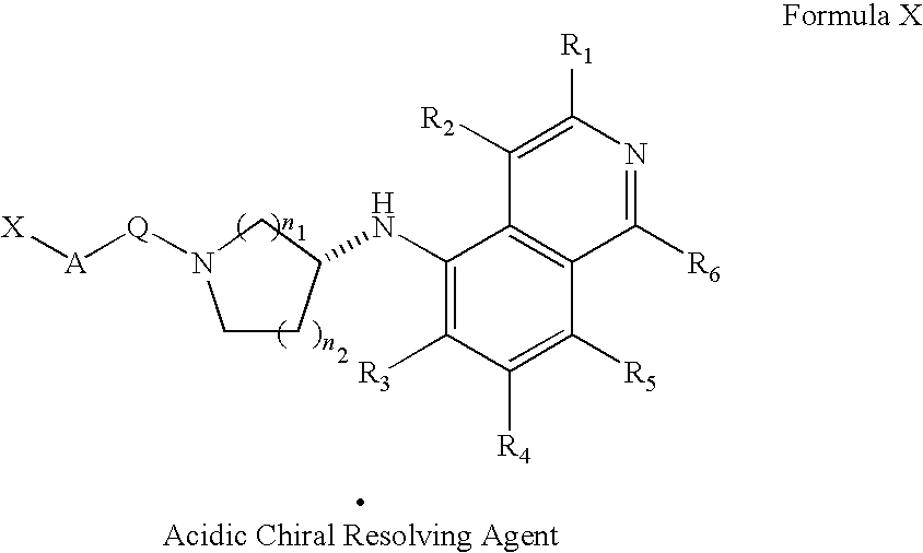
C1(NC2CCN([Q][A][X])C2)=C([R3])C([R4])=C([R5])C2=C1C([R2])=C([R1])N=C2[R6]
